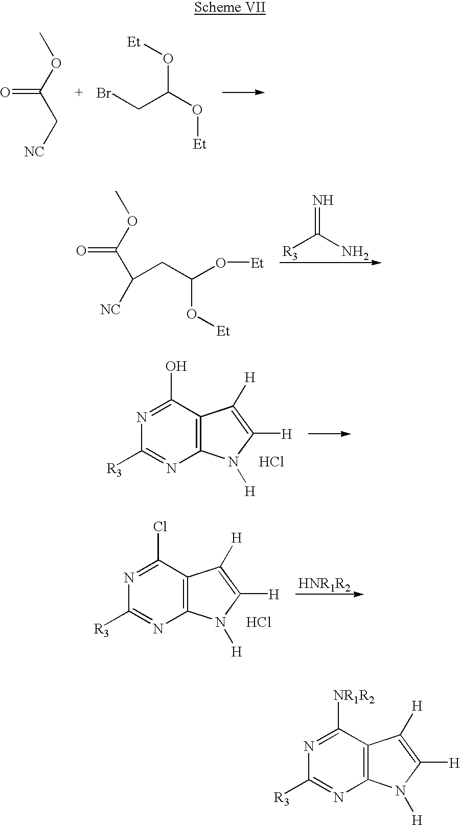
N1=C([NR1R2])C2=C(N=C1[R3])N([H])C([H])=C2[H].COC(C[NC])=O.O(C(O[Et])CBr)[Et].COC(C([NC])CC(O[Et])O[Et])=O.N=C(N)[R3].N1=C(O)C2=C(N=C1[R3])N([H])C([H])=C2[H].Cl.N1=C(Cl)C2=C(N=C1[R3])N([H])C([H])=C2[H].Cl.[HNR1R2]
